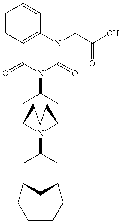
C1=CC2=C(C=C1)N(CC(=O)O)C(=O)N(C1CC3N(C4CC5CC(C4)CCCC5)C(C1)CCC3)C2=O
